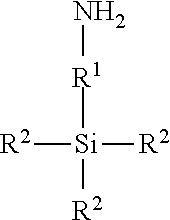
N[R1][Si]([R2])([R2])[R2]
